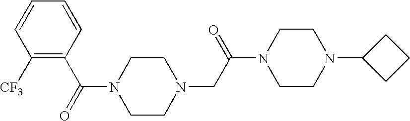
C1([CF3])=C(C(N2CCN(CC(N3CCN(C4CCC4)CC3)=O)CC2)=O)C=CC=C1
